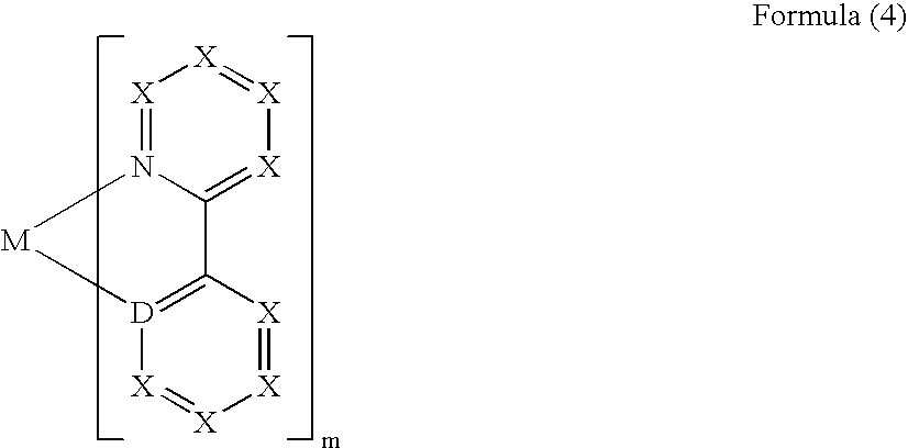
[X]1=N2C(=[X][X]=[X]1)C1=[D]([X]=[X][X]=[X]1)[M]2
